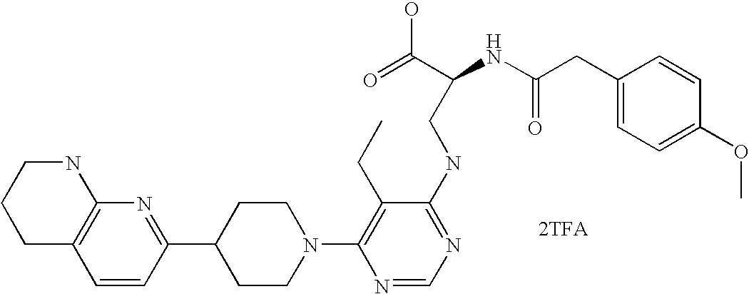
C1=CC(C2CCN(C3=C(CC)C(NCC(NC(CC4=CC=C(OC)C=C4)=O)C(=O)O)=NC=N3)CC2)=NC2=C1CCCN2.[2TFA]
